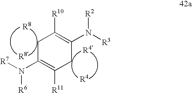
[R4].[R4].N([R6])(C1=C([R11])CC(N([R3])[R2])=C([R10])C1)[R7].[R8].[R8]
